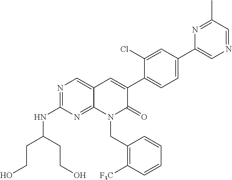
N1=C(C)C=NC=C1C1=CC=C(C2=CC3=CN=C(NC(CCO)CCO)N=C3N(CC3=C([F3C])C=CC=C3)C2=O)C(Cl)=C1
